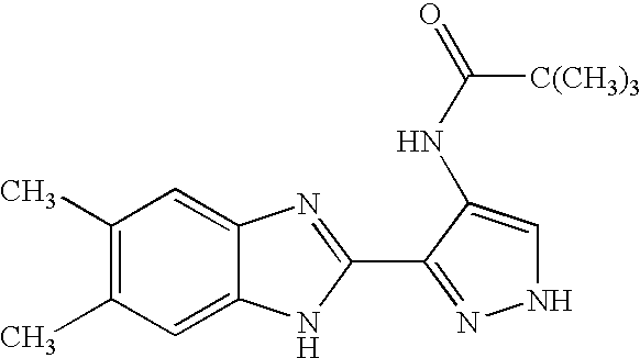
C1(C)=C(C)C=C2C(=C1)N=C(C1=NNC=C1NC(=O)[C(CH3)3])N2
